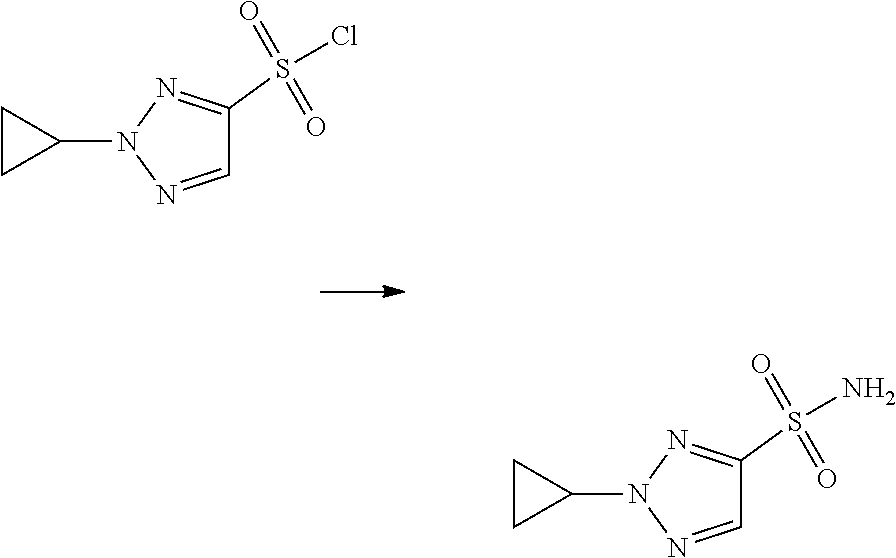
C1=NN(C2CC2)N=C1S(Cl)(=O)=O.C1=NN(C2CC2)N=C1S(N)(=O)=O
